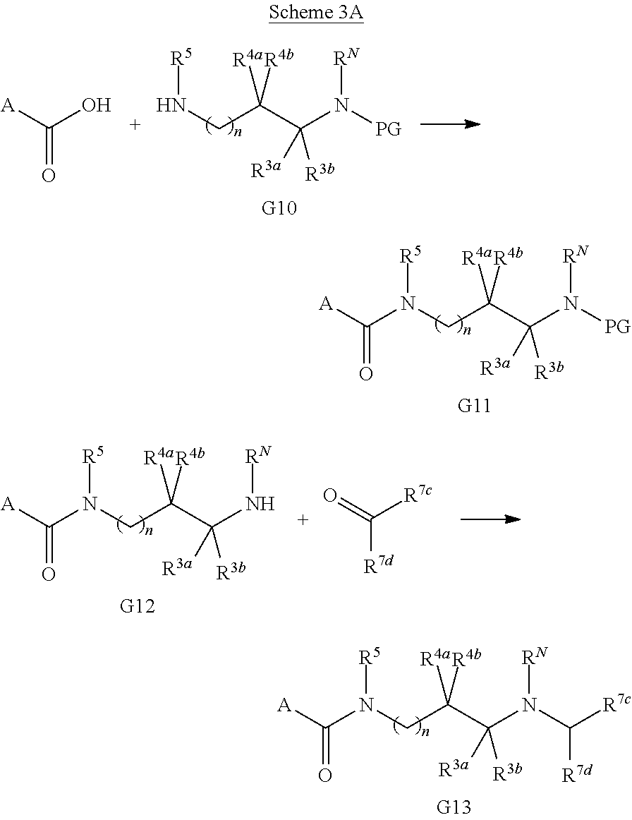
C(C(C(N([PG])[RN])([R3a])[R3b])([R4a])[R4b])N([R5])C([A])=O.C(C(C(N([PG])[RN])([R3a])[R3b])([R4a])[R4b])N[R5].[A]C(O)=O.C(C(C(N([RN])C([R7c])[R7d])([R3a])[R3b])([R4a])[R4b])N([R5])C([A])=O.C(C(C(N[RN])([R3a])[R3b])([R4a])[R4b])N([R5])C([A])=O.C([R7d])(=O)[R7c]
